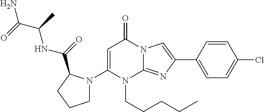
C1=C(N2CCCC2C(=O)NC(C(=O)N)C)N(CCCCC)C2=NC(C3=CC=C(Cl)C=C3)=CN2C1=O
